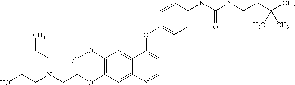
C1(OC)=C(OCCN(CCO)CCC)C=C2C(=C1)C(OC1=CC=C(NC(NCCC(C)(C)C)=O)C=C1)=CC=N2
